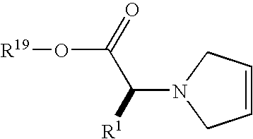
C1=CCN(C([R1])C(=O)O[R19])C1
